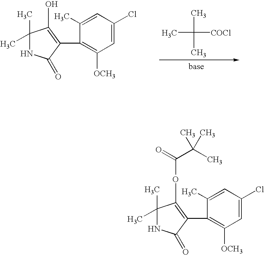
CC(C)([COCl])C.C1(C)(C)NC(=O)C(C2=C([OCH3])C=C(Cl)C=C2C)=C1O.C1(C)(C)NC(=O)C(C2=C([OCH3])C=C(Cl)C=C2C)=C1OC(=O)C(C)(C)C
